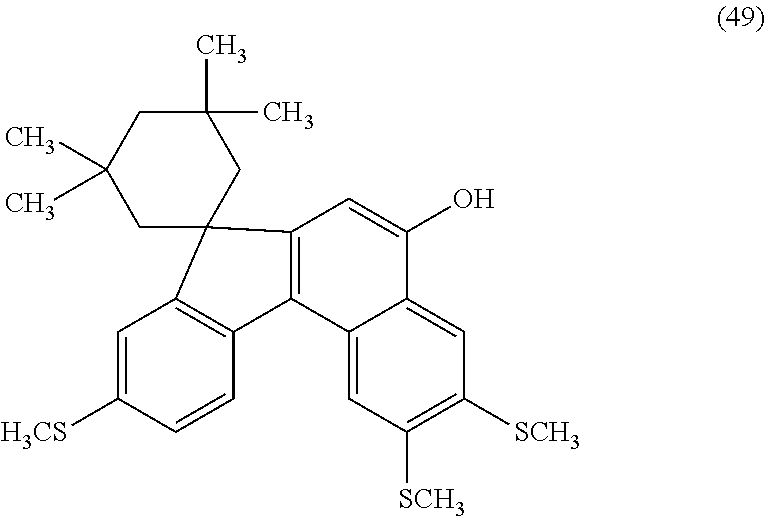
C12=CC([SCH3])=C([SCH3])C=C1C(O)=CC1=C2C2=C(C=C([H3CS])C=C2)C12CC(C)(C)CC(C)(C)C2
